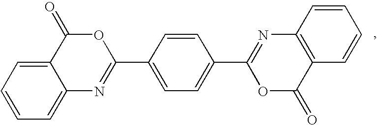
C12=CC=CC=C1N=C(C1=CC=C(C3=NC4=C(C(=O)O3)C=CC=C4)C=C1)OC2=O
